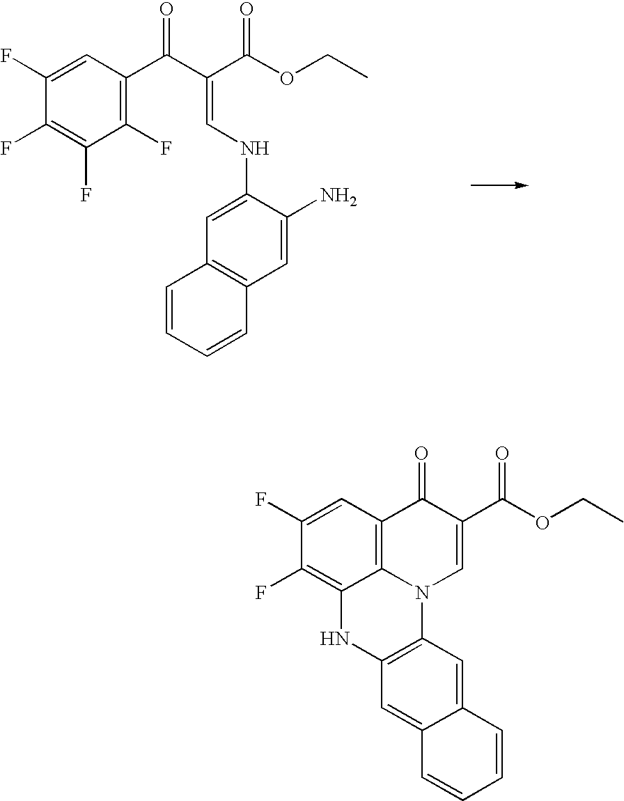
C1(F)=CC(C(C(C(OCC)=O)=CNC2=CC3=C(C=C2N)C=CC=C3)=O)=C(F)C(F)=C1F.C1(F)=CC2=C3C(=C1F)NC1=C(N3C=C(C(OCC)=O)C2=O)C=C2C(=C1)C=CC=C2
